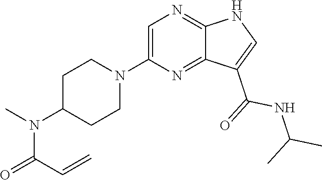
C1(N2CCC(N(C)C(C=C)=O)CC2)=CN=C2C(=N1)C(C(NC(C)C)=O)=CN2
